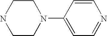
C1CN(C2=CC=NC=C2)CCN1
